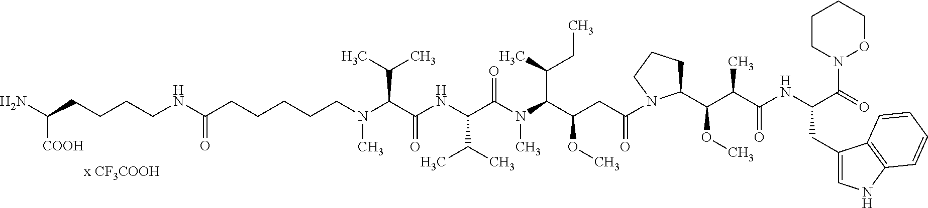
N(C(C(NC(C(N(C(C(CC(=O)N1C(C(C(C(NC(C(N2CCCCO2)=O)CC2=CNC3=C2C=CC=C3)=O)C)OC)CCC1)OC)C(C)CC)C)=O)C(C)C)=O)C(C)C)(C)CCCCCC(NCCCCC(N)[COOH])=O
